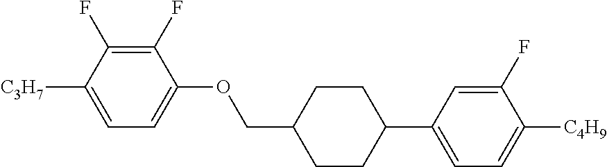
C1(F)=C(F)C([C3H7])=CC=C1OCC1CCC(C2=CC=C([C4H9])C(F)=C2)CC1
